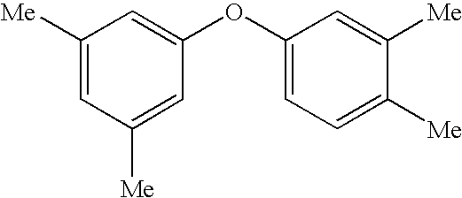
C1([Me])=CC([Me])=CC(OC2=CC=C([Me])C([Me])=C2)=C1
